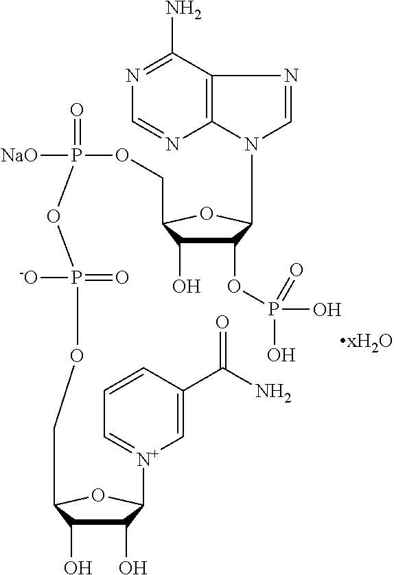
C12=C(C(N)=NC=N1)N=CN2C1C(OP(O)(=O)O)C(O)C(COP(=O)([NaO])OP(=O)([-O])OCC2C(O)C(O)C([N+]3=CC=CC(C(N)=O)=C3)O2)O1
